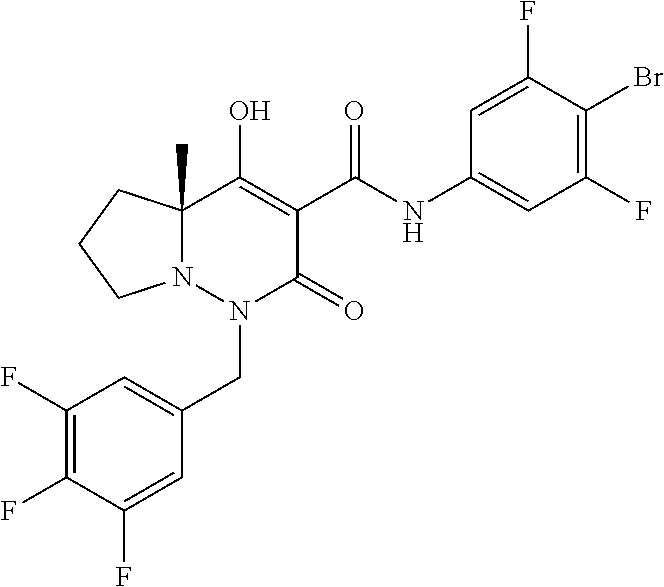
C1(F)=C(F)C(F)=CC(CN2C(=O)C(C(=O)NC3=CC(F)=C(Br)C(F)=C3)=C(O)C3(C)N2CCC3)=C1
